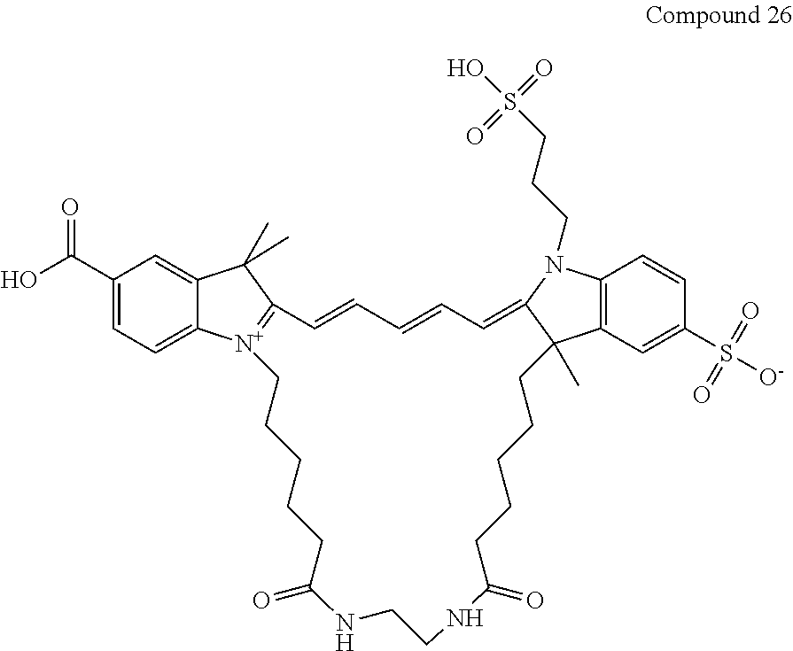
C1(C(O)=O)=CC=C2C(=C1)C(C)(C)C1=[N+]2CCCCCC(=O)NCCNC(=O)CCCCCC2(C)C3=C(C=CC(S([O-])(=O)=O)=C3)N(CCCS(O)(=O)=O)C2=CC=CC=C1
